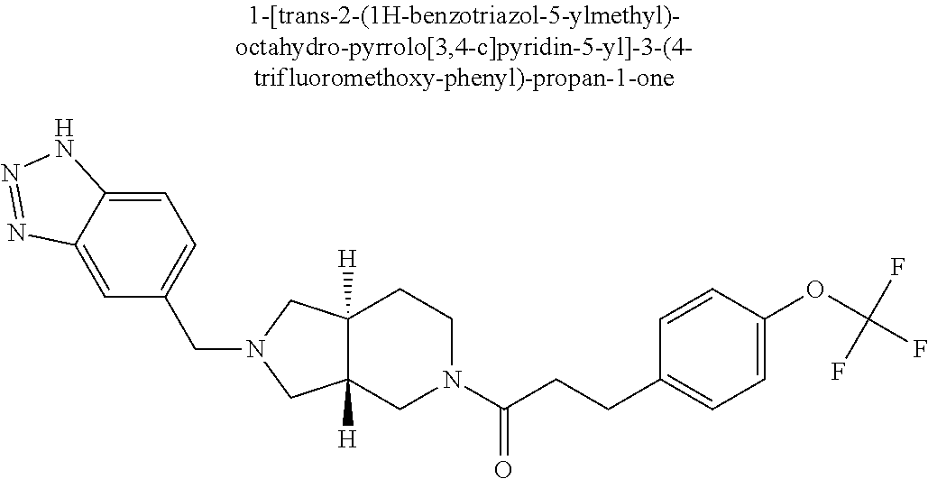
C1N(C(CCC2=CC=C(OC(F)(F)F)C=C2)=O)CC2([H])C([H])(C1)CN(CC1=CC=C3C(=C1)N=NN3)C2
